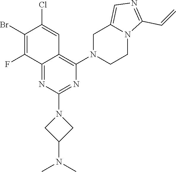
C12=CN=C(C=C)N1CCN(C1=C3C(=NC(N4CC(N(C)C)C4)=N1)C(F)=C(Br)C(Cl)=C3)C2
